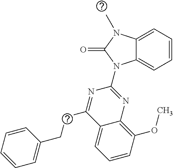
C12=CC=CC=C1N(C1=NC3=C(OC)C=CC=C3C(CCC3=CC=CC=C3)=N1)C(=O)N2C
